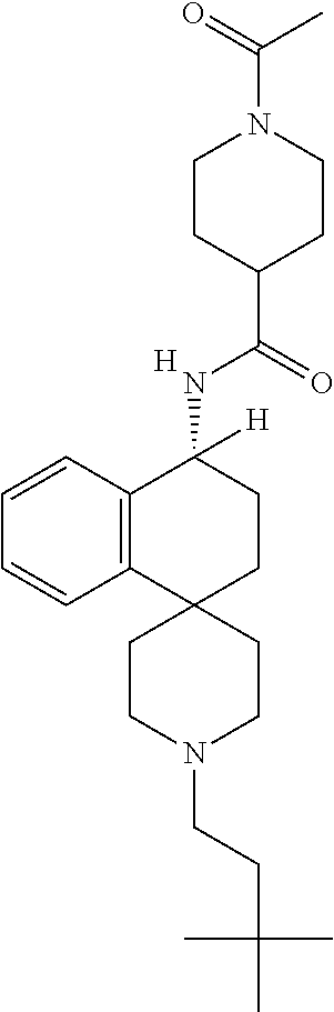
[H].C12=C(C=CC=C1)C(NC(C1CCN(C(C)=O)CC1)=O)([H])CCC21CCN(CCC(C)(C)C)CC1
